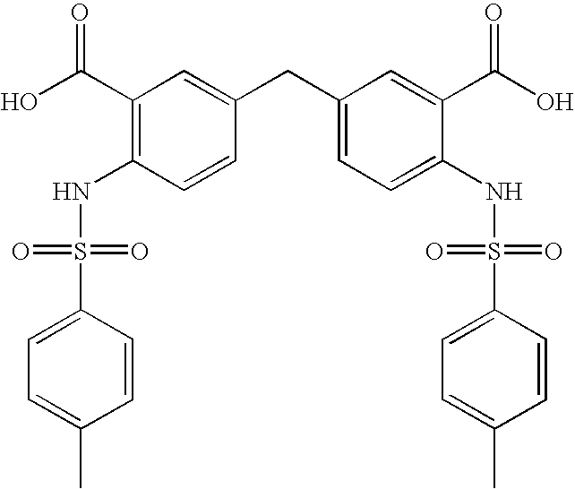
S(NC1=C(C(O)=O)C=C(CC2=CC=C(NS(=O)(=O)C3=CC=C(C)C=C3)C(C(O)=O)=C2)C=C1)(=O)(=O)C1=CC=C(C)C=C1
